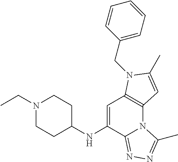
C1=C(NC2CCN(CC)CC2)C2=NN=C(C)N2C2=C1N(CC1=CC=CC=C1)C(C)=C2
